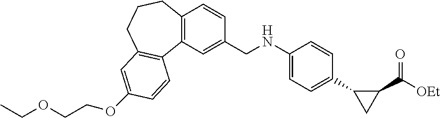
C12=C(C=C(CNC3=CC=C(C4C(C([OEt])=O)C4)C=C3)C=C1)C1=C(CCC2)C=C(OCCOCC)C=C1
